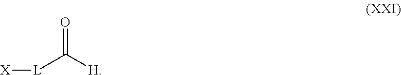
[X][L]C([H])=O
